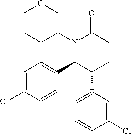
N1(C2CCCOC2)C(C2=CC=C(Cl)C=C2)C(C2=CC=CC(Cl)=C2)CCC1=O
